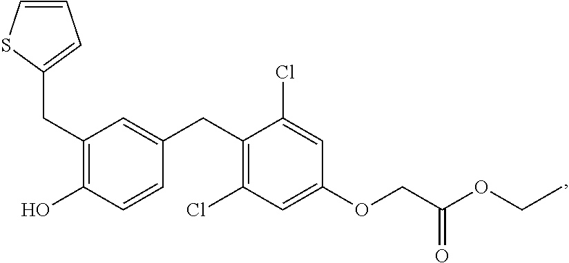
C(C1=C(O)C=CC(CC2=C(Cl)C=C(OCC(OCC)=O)C=C2Cl)=C1)C1=CC=CS1
